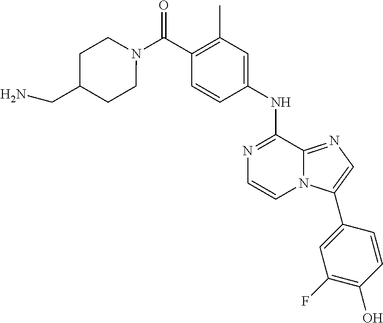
C1(C)=C(C(N2CCC(CN)CC2)=O)C=CC(NC2=NC=CN3C2=NC=C3C2=CC(F)=C(O)C=C2)=C1
